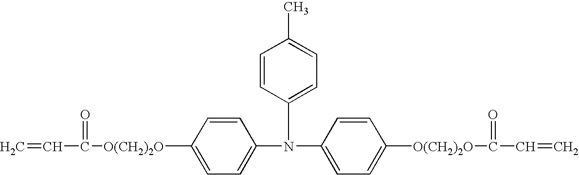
C1=C(N(C2=CC=C([O(CH2)2O]C(=O)C=C)C=C2)C2=CC=C(C)C=C2)C=CC([O(CH2)2O]C(=O)C=C)=C1
